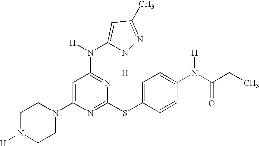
C1N([H])CCN(C2=CC(N([H])C3=CC(C)=NN3[H])=NC(SC3=CC=C(N(C(=O)CC)[H])C=C3)=N2)C1
